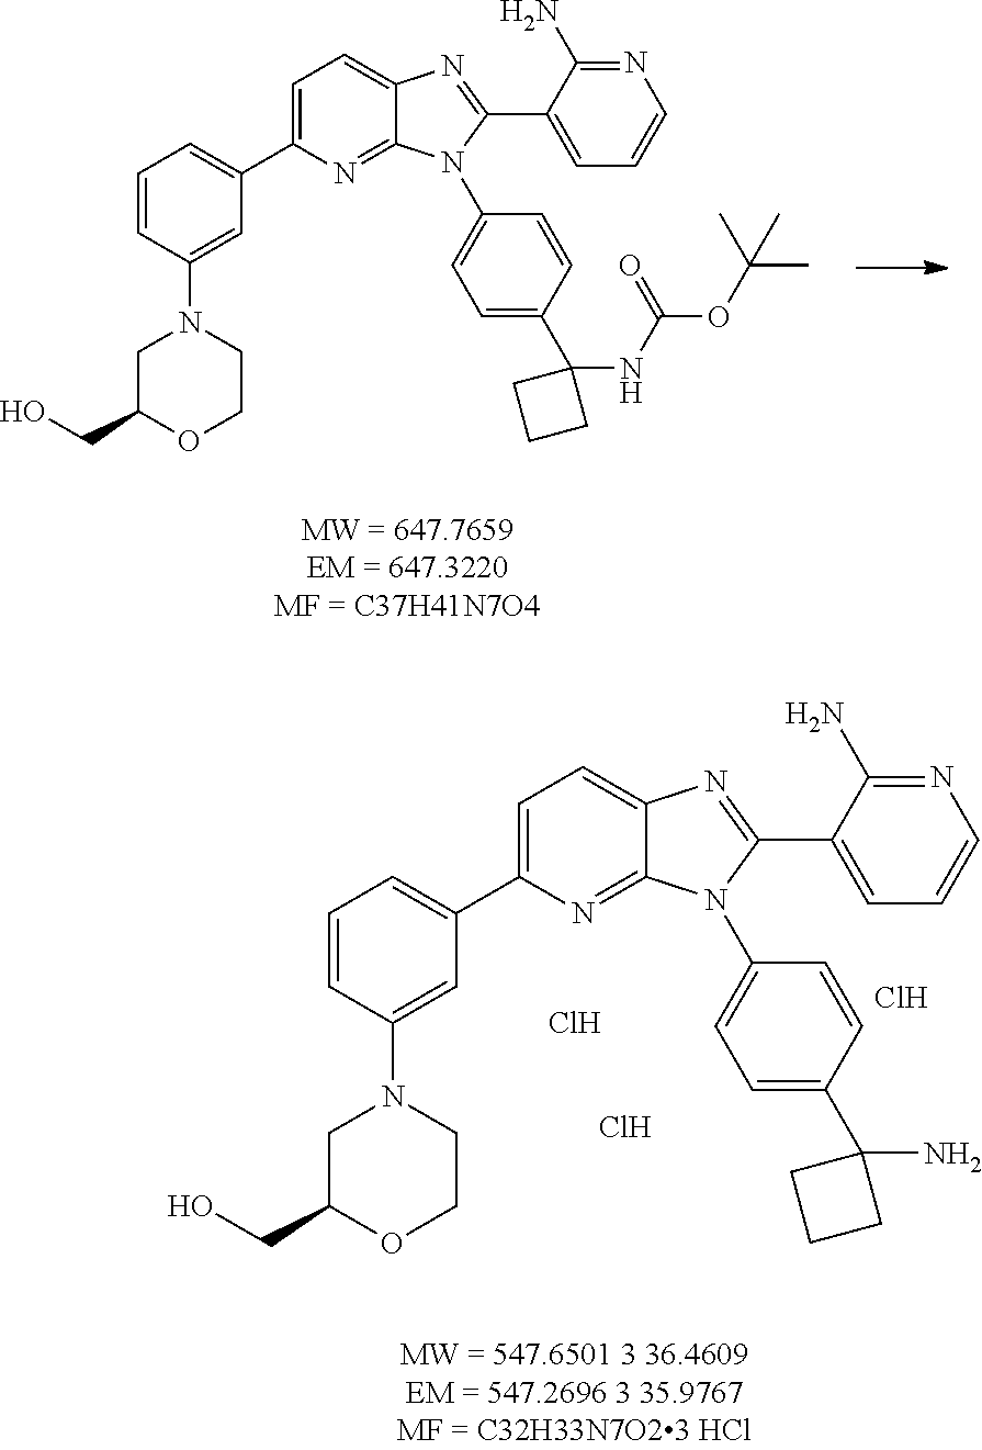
C1=C(C2=CC=CC(N3CCOC(CO)C3)=C2)N=C2C(=C1)N=C(C1=CC=CN=C1N)N2C1=CC=C(C2(NC(OC(C)(C)C)=O)CCC2)C=C1.C1=C(C2=CC=CC(N3CCOC(CO)C3)=C2)N=C2C(=C1)N=C(C1=CC=CN=C1N)N2C1=CC=C(C2(N)CCC2)C=C1.Cl.Cl.Cl
